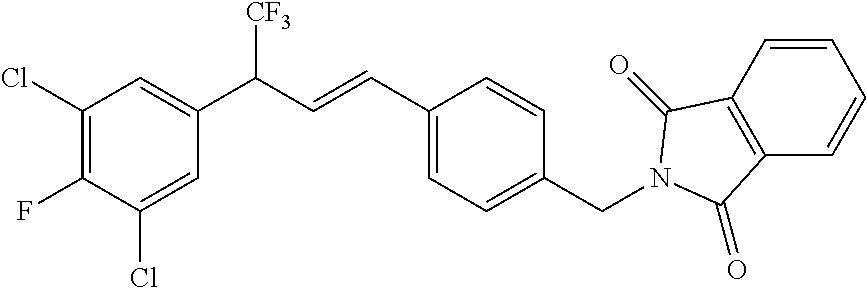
C1(Cl)=C(F)C(Cl)=CC(C(C=CC2=CC=C(CN3C(=O)C4=C(C3=O)C=CC=C4)C=C2)[CF3])=C1
